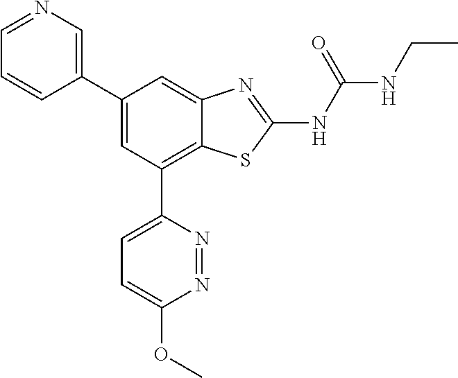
C1(C2=CC(C3=CC=C(OC)N=N3)=C3C(=C2)N=C(NC(NCC)=O)S3)=CN=CC=C1
